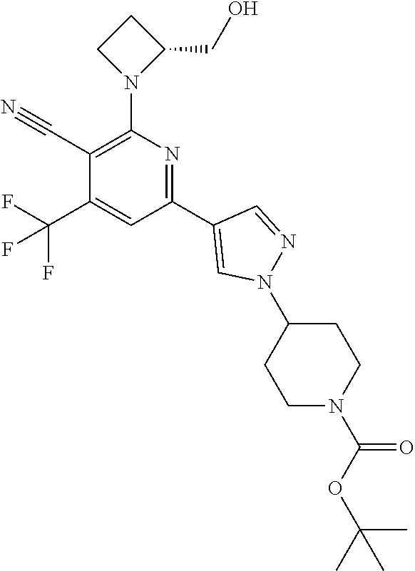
C1(C#N)=C(N2C(CO)CC2)N=C(C2=CN(C3CCN(C(OC(C)(C)C)=O)CC3)N=C2)C=C1C(F)(F)F
